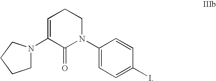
C1=C(N2CCCC2)C(=O)N(C2=CC=C(I)C=C2)CC1
